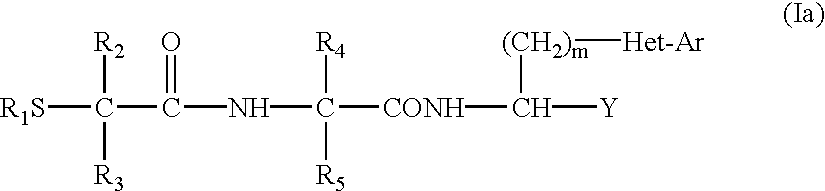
[R1S]C([R2])([R3])C(=O)NC([CONH]C([(CH2)m][Het-Ar])[Y])([R4])[R5]
